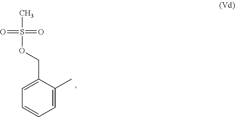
C1=C(COS(C)(=O)=O)C(C)=CC=C1
